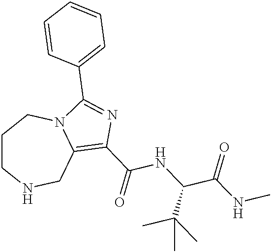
C1CNCC2=C(C(=O)NC(C(NC)=O)C(C)(C)C)N=C(C3=CC=CC=C3)N2C1
